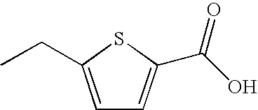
C1=C(CC)SC(C(O)=O)=C1
